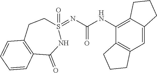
C12=C(C=C3C(=C1NC(=O)N=S1(=O)CCC4=C(C(=O)N1)C=CC=C4)CCC3)CCC2
